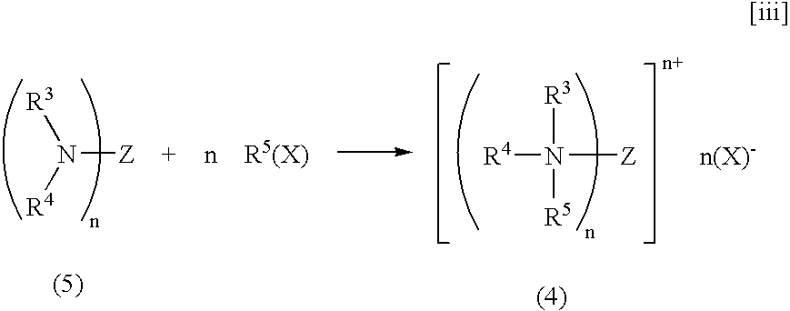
N([R5])([R3])([Z])[R4].[n(X)-].N([Z])([R4])[R3]
